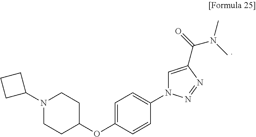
C1=C(OC2CCN(C3CCC3)CC2)C=CC(N2C=C(C(=O)N(C)C)N=N2)=C1
